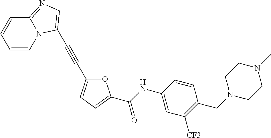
C(NC1=CC([CF3])=C(CN2CCN(C)CC2)C=C1)(=O)C1=CC=C(C#CC2=CN=C3N2C=CC=C3)O1
